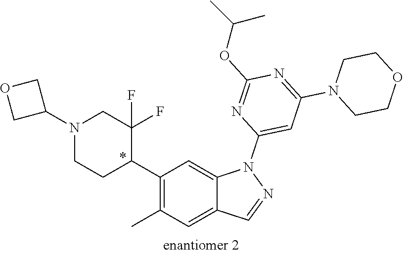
C1(C2C(F)(F)CN(C3COC3)CC2)=C(C)C=C2C(=C1)N(C1=CC(N3CCOCC3)=NC(OC(C)C)=N1)N=C2
